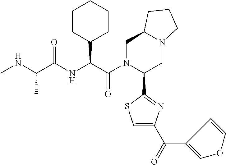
C(C(=O)NC(C(N1C(C2=NC(C(=O)C3=COC=C3)=CS2)CN2C(C1)CCC2)=O)C1CCCCC1)(NC)C
